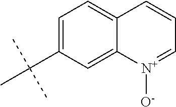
C1=C(C(C)(C)C)C=C2C(=C1)C=CC=[N+]2[O-]
